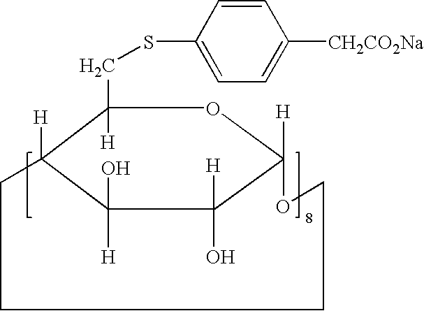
C1(CSC2=CC=C([CH2CO2Na])C=C2)([H])C2([H])C([H])(O)C([H])(O)C([H])(O1)OCCCC2
